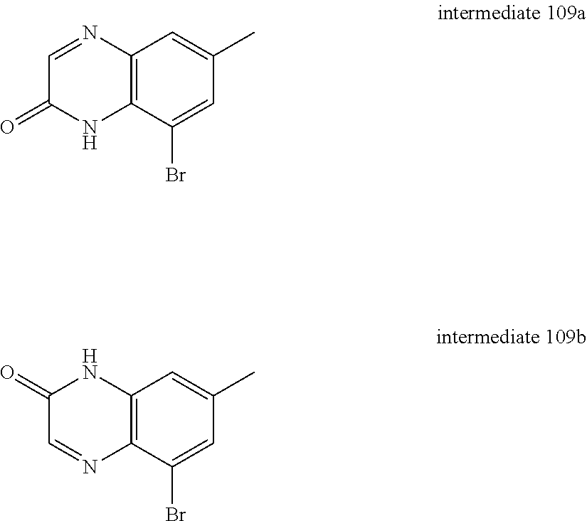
C1=NC2=C(NC1=O)C(Br)=CC(C)=C2.C1(=O)C=NC2=C(N1)C=C(C)C=C2Br
